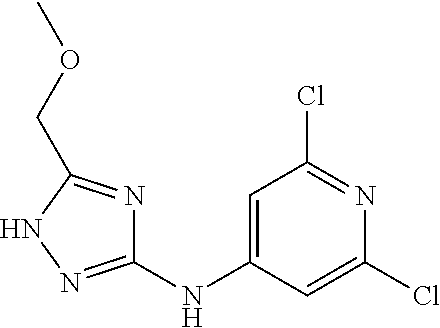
C1(NC2=CC(Cl)=NC(Cl)=C2)=NNC(COC)=N1
